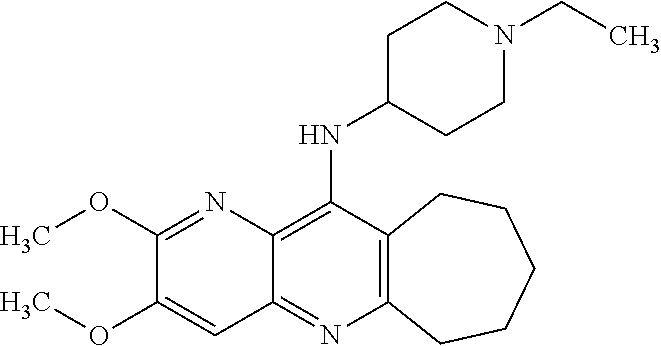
C12=C(C(NC3CCN(CC)CC3)=C3C(=N1)C=C(OC)C(OC)=N3)CCCCC2
